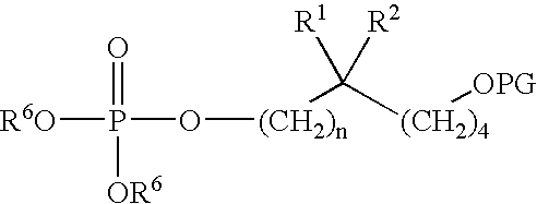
P([R6O])(O[(CH2)n]C([(CH2)4][OPG])([R1])[R2])(=O)[OR6]
